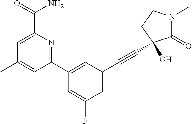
C1(C)=CC(C2=CC(C#CC3(O)C(=O)N(C)CC3)=CC(F)=C2)=NC(C(=O)N)=C1
